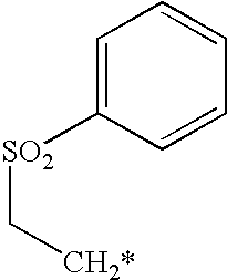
C1=C([SO2]C[CH2*])C=CC=C1
